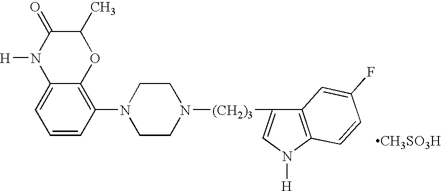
C1=CC(N2CCN([(CH2)3]C3=CN([H])C4=C3C=C(F)C=C4)CC2)=C2C(=C1)N([H])C(=O)C(C)O2.[CH3SO3H]
